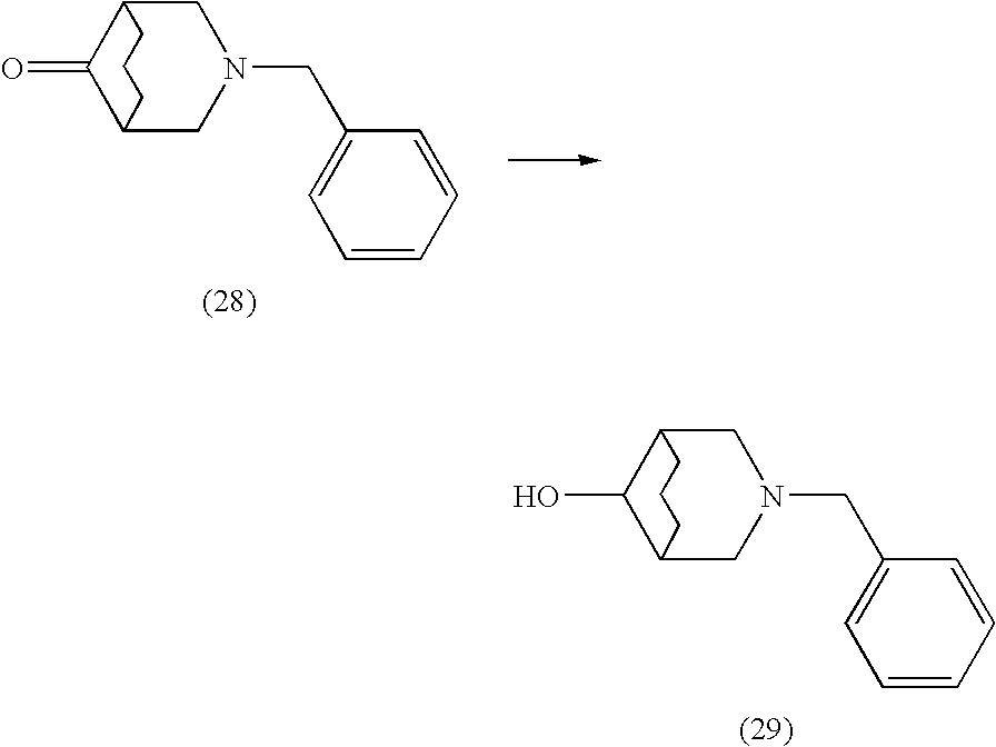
C1(O)C2CN(CC3=CC=CC=C3)CC1CCC2.C1(=O)C2CN(CC3=CC=CC=C3)CC1CCC2
